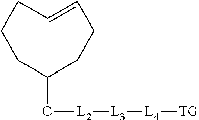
C1(C[L2][L3][L4][TG])CCCC=CCC1
